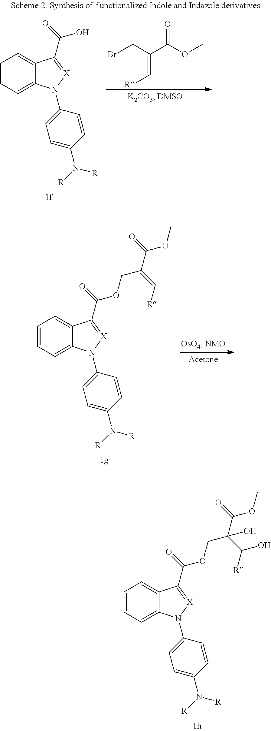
C1=CC=C2C(=C1)C(C(=O)O)=[X]N2C1=CC=C(N([R])[R])C=C1.BrCC(=C[R])C(=O)OC.C1=CC=C2C(=C1)C(C(=O)OCC(=C[R])C(OC)=O)=[X]N2C1=CC=C(N([R])[R])C=C1.C1=CC=C2C(=C1)C(C(=O)OCC(C([R])O)(C(OC)=O)O)=[X]N2C1=CC=C(N([R])[R])C=C1
